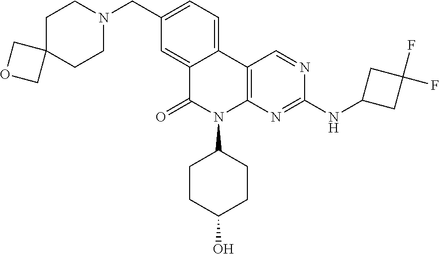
C12=CC(CN3CCC4(CC3)COC4)=CC=C1C1=C(N(C3CCC(O)CC3)C2=O)N=C(NC2CC(F)(F)C2)N=C1
